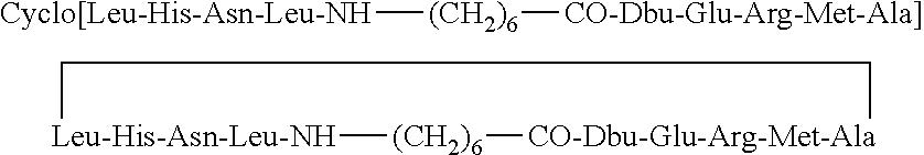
[Leu-His-Asn-Leu-NH]1[(CH2)6][CO-Dbu-Glu-Arg-Met-Ala]CC1.[Cyclo[Leu-His-Asn-Leu-NH][(CH2)6][CO-Dbu-Glu-Arg-Met-Ala]]
